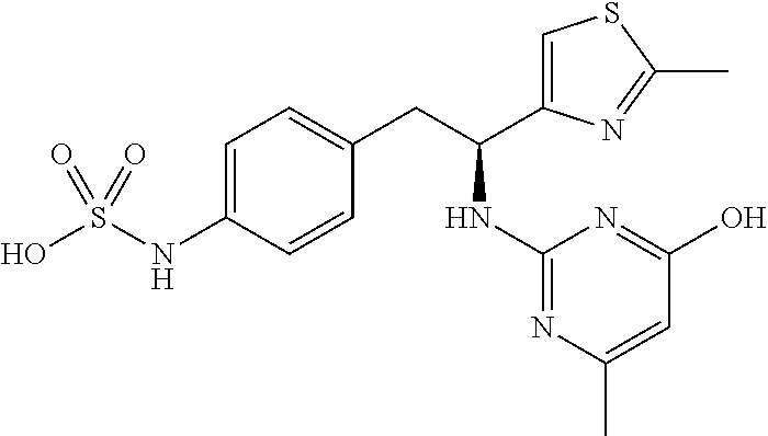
C1=C(NS(O)(=O)=O)C=CC(CC(C2=CSC(C)=N2)NC2=NC(C)=CC(O)=N2)=C1
